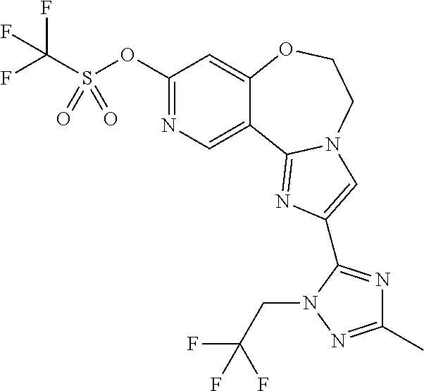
C1(OS(C(F)(F)F)(=O)=O)=NC=C2C(=C1)OCCN1C2=NC(C2=NC(C)=NN2CC(F)(F)F)=C1
